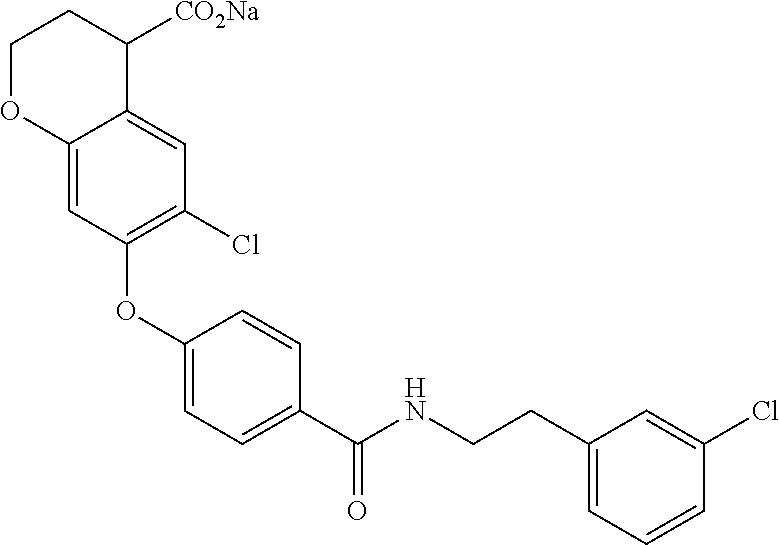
C1(OC2=C(Cl)C=C3C(=C2)OCCC3[CO2Na])=CC=C(C(NCCC2=CC=CC(Cl)=C2)=O)C=C1
